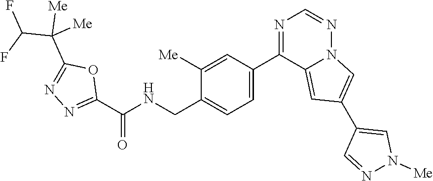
C1([Me])=CC(C2=NC=NN3C2=CC(C2=CN([Me])N=C2)=C3)=CC=C1CNC(C1=NN=C(C(C(F)F)([Me])[Me])O1)=O
